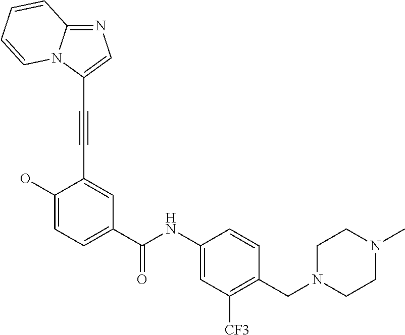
C1=C(O)C(C#CC2=CN=C3N2C=CC=C3)=CC(C(=O)NC2=CC([CF3])=C(CN3CCN(C)CC3)C=C2)=C1
